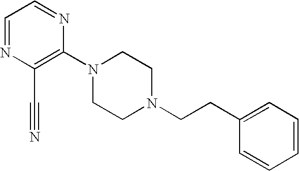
C1(N2CCN(CCC3=CC=CC=C3)CC2)=C(C#N)N=CC=N1
